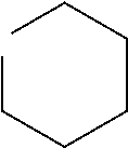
C(CCC)CCC
